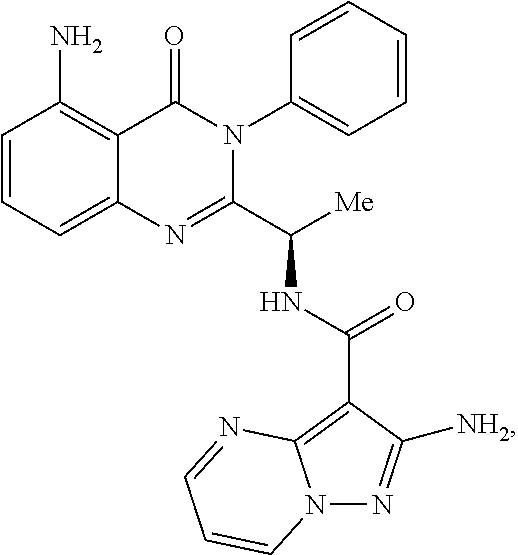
C1(N)=C2C(=CC=C1)N=C(C([Me])NC(C1=C3N(N=C1[NH2])C=CC=N3)=O)N(C1=CC=CC=C1)C2=O
